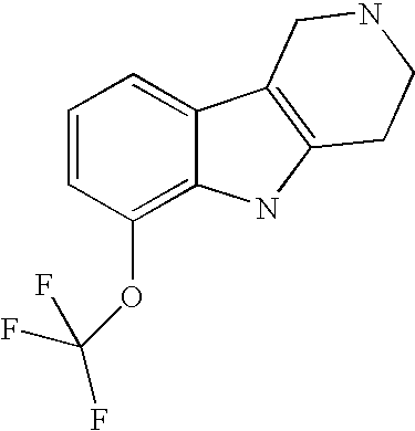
C1=CC(OC(F)(F)F)=C2C(=C1)C1=C(N2)CCNC1
